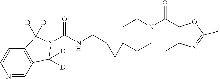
C12=C(C=NC=C1)C([D])([D])N(C(NCC1CC13CCN(C(C1=C(C)N=C(C)O1)=O)CC3)=O)C2([D])[D]
